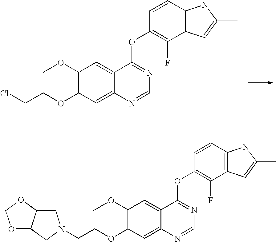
C1(OC)=C(OCCCl)C=C2C(=C1)C(OC1=C(F)C3=C(C=C1)NC(C)=C3)=NC=N2.O1C2C(OC1)CN(CCOC1=C(OC)C=C3C(=C1)N=CN=C3OC1=C(F)C3=C(C=C1)NC(C)=C3)C2
